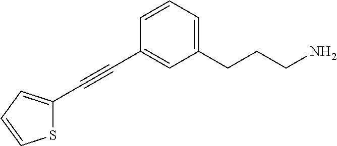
C(#CC1=CC(CCCN)=CC=C1)C1=CC=CS1
